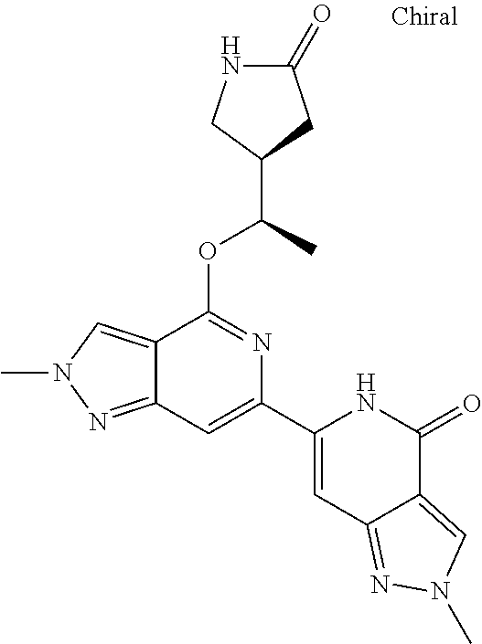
N1C(=O)CC(C(C)OC2=NC(C3=CC4=NN(C)C=C4C(=O)N3)=CC3=NN(C)C=C23)C1
